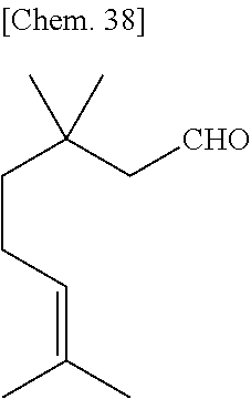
C(CC=C(C)C)C(C[CHO])(C)C
